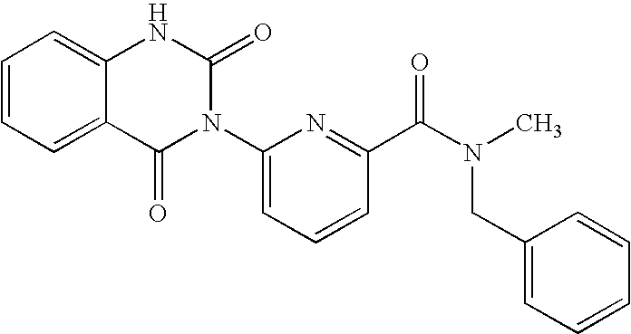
C12=CC=CC=C1NC(=O)N(C1=CC=CC(C(=O)N(CC3=CC=CC=C3)C)=N1)C2=O
